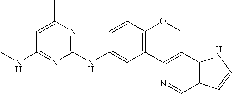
C1(NC2=CC(C3=CC4=C(C=N3)C=CN4)=C(OC)C=C2)=NC(C)=CC(NC)=N1
